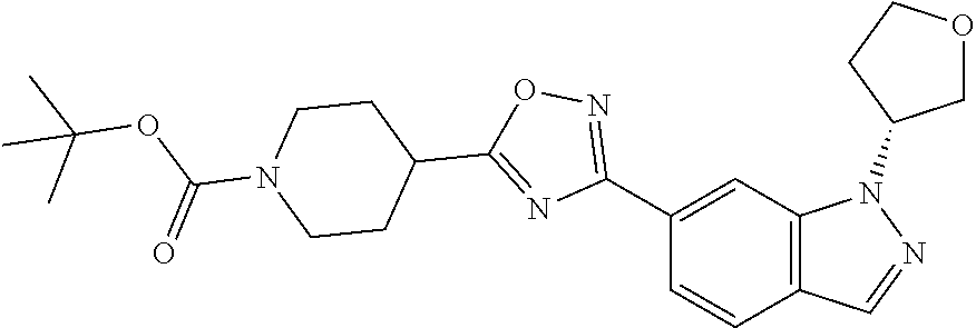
C1(C2=NOC(C3CCN(C(=O)OC(C)(C)C)CC3)=N2)=CC2=C(C=C1)C=NN2C1COCC1
